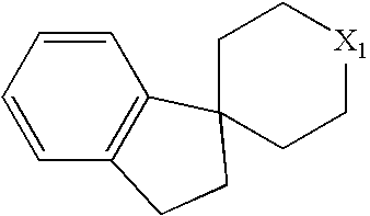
C1=CC2=C(C=C1)C1(CC2)CC[X1]CC1
